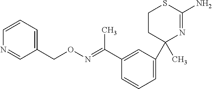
O(N=C(C)C1=CC(C2(C)N=C(N)SCC2)=CC=C1)CC1=CC=CN=C1
